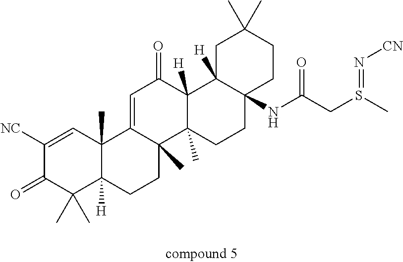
C1([NC])=CC2(C)C([H])(C(C)(C)C1=O)CCC1(C)C2=CC(=O)C2([H])C1(C)CCC1(NC(CS(C)=N[CN])=O)C2([H])CC(C)(C)CC1
